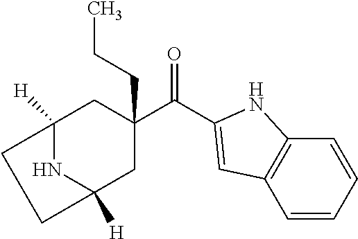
C(=O)(C1(CCC)CC2([H])NC([H])(C1)CC2)C1=CC2=C(C=CC=C2)N1
